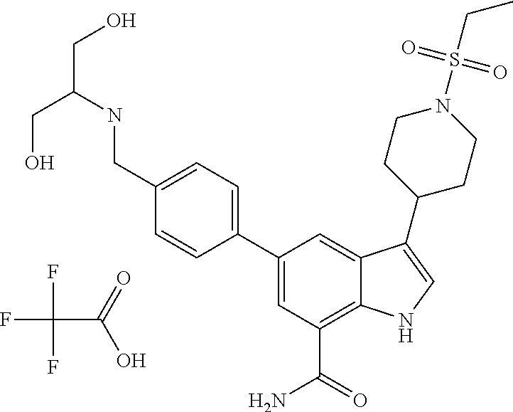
C1(C2=CC=C(CNC(CO)CO)C=C2)=CC(C(=O)N)=C2C(=C1)C(C1CCN(S(CC)(=O)=O)CC1)=CN2.C(C(O)=O)(F)(F)F
